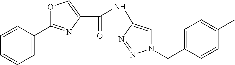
C1=C(C2=NC(C(=O)NC3=CN(CC4=CC=C(C)C=C4)N=N3)=CO2)C=CC=C1
